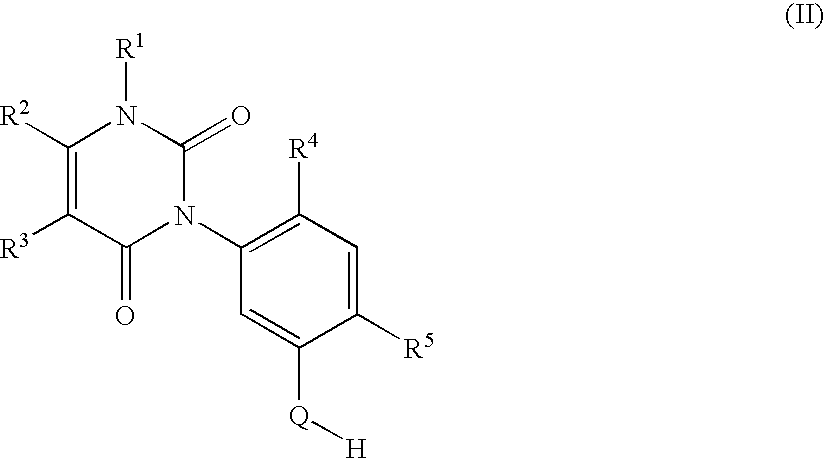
C1([R2])=C([R3])C(=O)N(C2=C([R4])C=C([R5])C([Q][H])=C2)C(=O)N1[R1]
